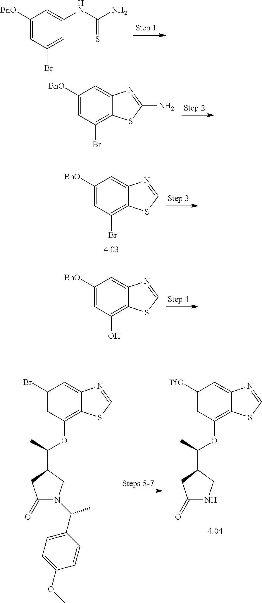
C1([BnO])=CC(Br)=CC(NC(N)=S)=C1.C1([BnO])=CC(Br)=C2C(=C1)N=C(N)S2.C1([BnO])=CC(Br)=C2C(=C1)N=CS2.C1([BnO])=CC(O)=C2C(=C1)N=CS2.C1(Br)=CC(OC(C2CC(=O)N(C(C)C3=CC=C(OC)C=C3)C2)C)=C2C(=C1)N=CS2.C1([TfO])=CC(OC(C2CC(=O)NC2)C)=C2C(=C1)N=CS2
